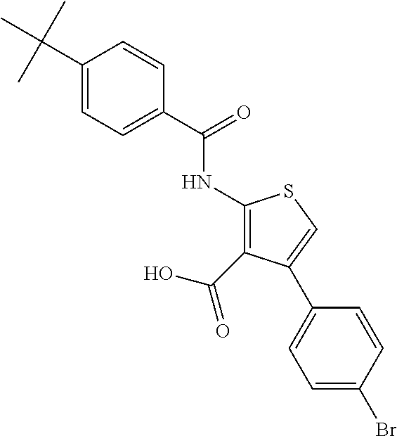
C1(C(C)(C)C)=CC=C(C(=O)NC2=C(C(O)=O)C(C3=CC=C(Br)C=C3)=CS2)C=C1
